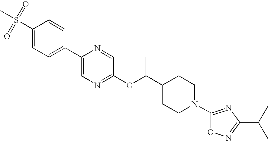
C1(S(C)(=O)=O)=CC=C(C2=CN=C(OC(C3CCN(C4=NC(C(C)C)=NO4)CC3)C)C=N2)C=C1
